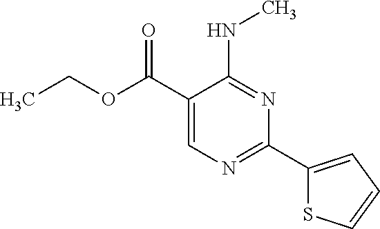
N(C1=NC(C2=CC=CS2)=NC=C1C(OCC)=O)C
